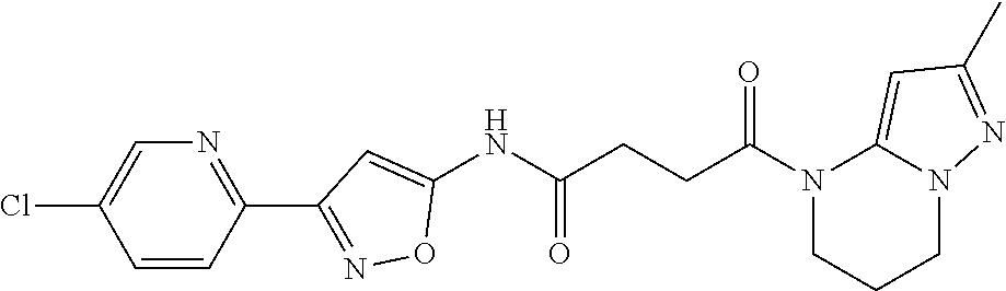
C1(NC(CCC(N2CCCN3C2=CC(C)=N3)=O)=O)=CC(C2=NC=C(Cl)C=C2)=NO1
